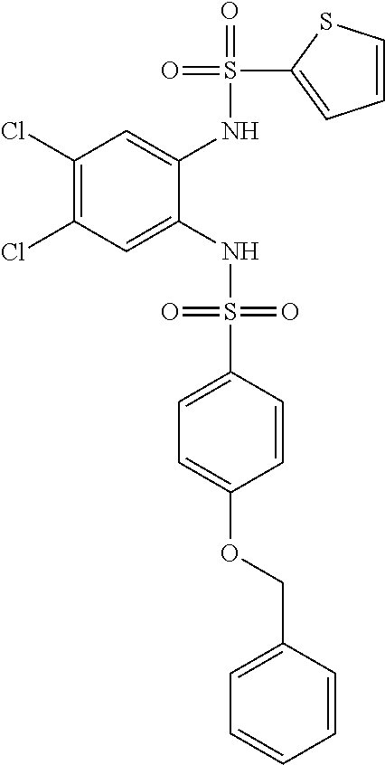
C1(Cl)=C(Cl)C=C(NS(=O)(=O)C2=CC=C(OCC3=CC=CC=C3)C=C2)C(NS(=O)(C2=CC=CS2)=O)=C1
